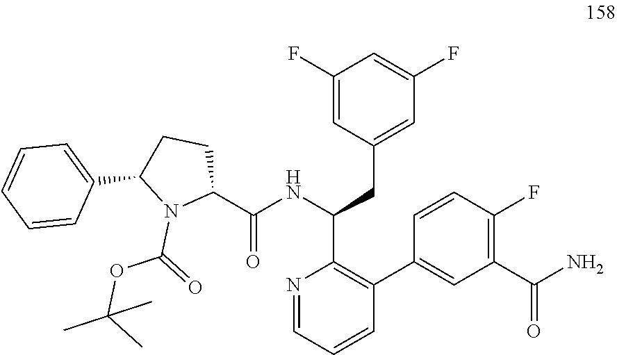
C1(F)=CC(CC(C2=C(C3=CC(C(N)=O)=C(F)C=C3)C=CC=N2)NC(C2CCC(C3=CC=CC=C3)N2C(=O)OC(C)(C)C)=O)=CC(F)=C1
